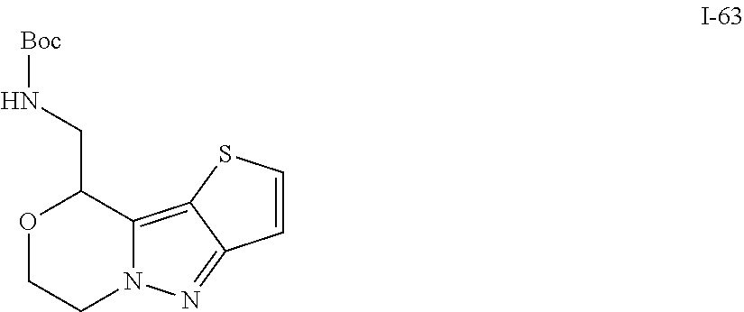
O1CCN2C(=C3C(=N2)C=CS3)C1CN[Boc]
